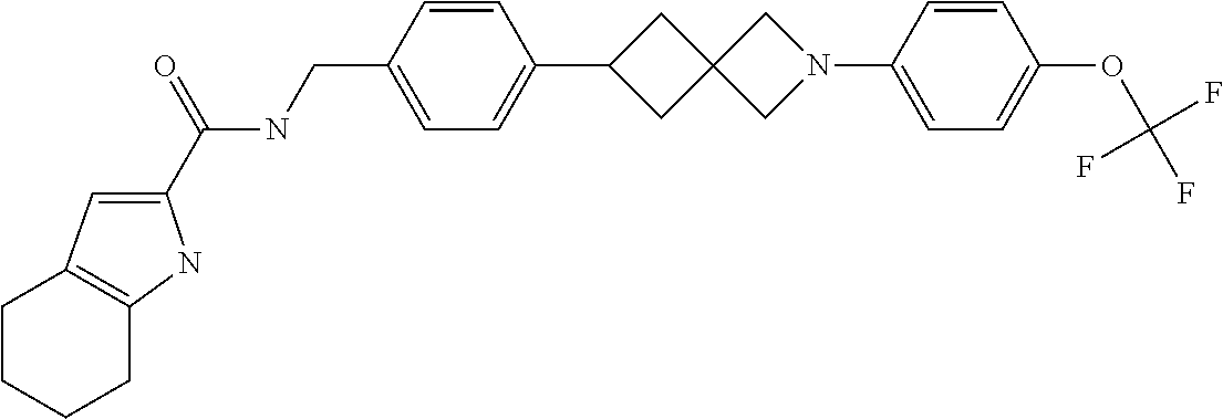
C1(C(NCC2=CC=C(C3CC4(C3)CN(C3=CC=C(OC(F)(F)F)C=C3)C4)C=C2)=O)=CC2=C(N1)CCCC2
